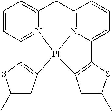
C1=C(C)SC2=C1[Pt]13N4=C2C=CC=C4CC2=N1C(=CC=C2)C1=C3C=C(C)S1
